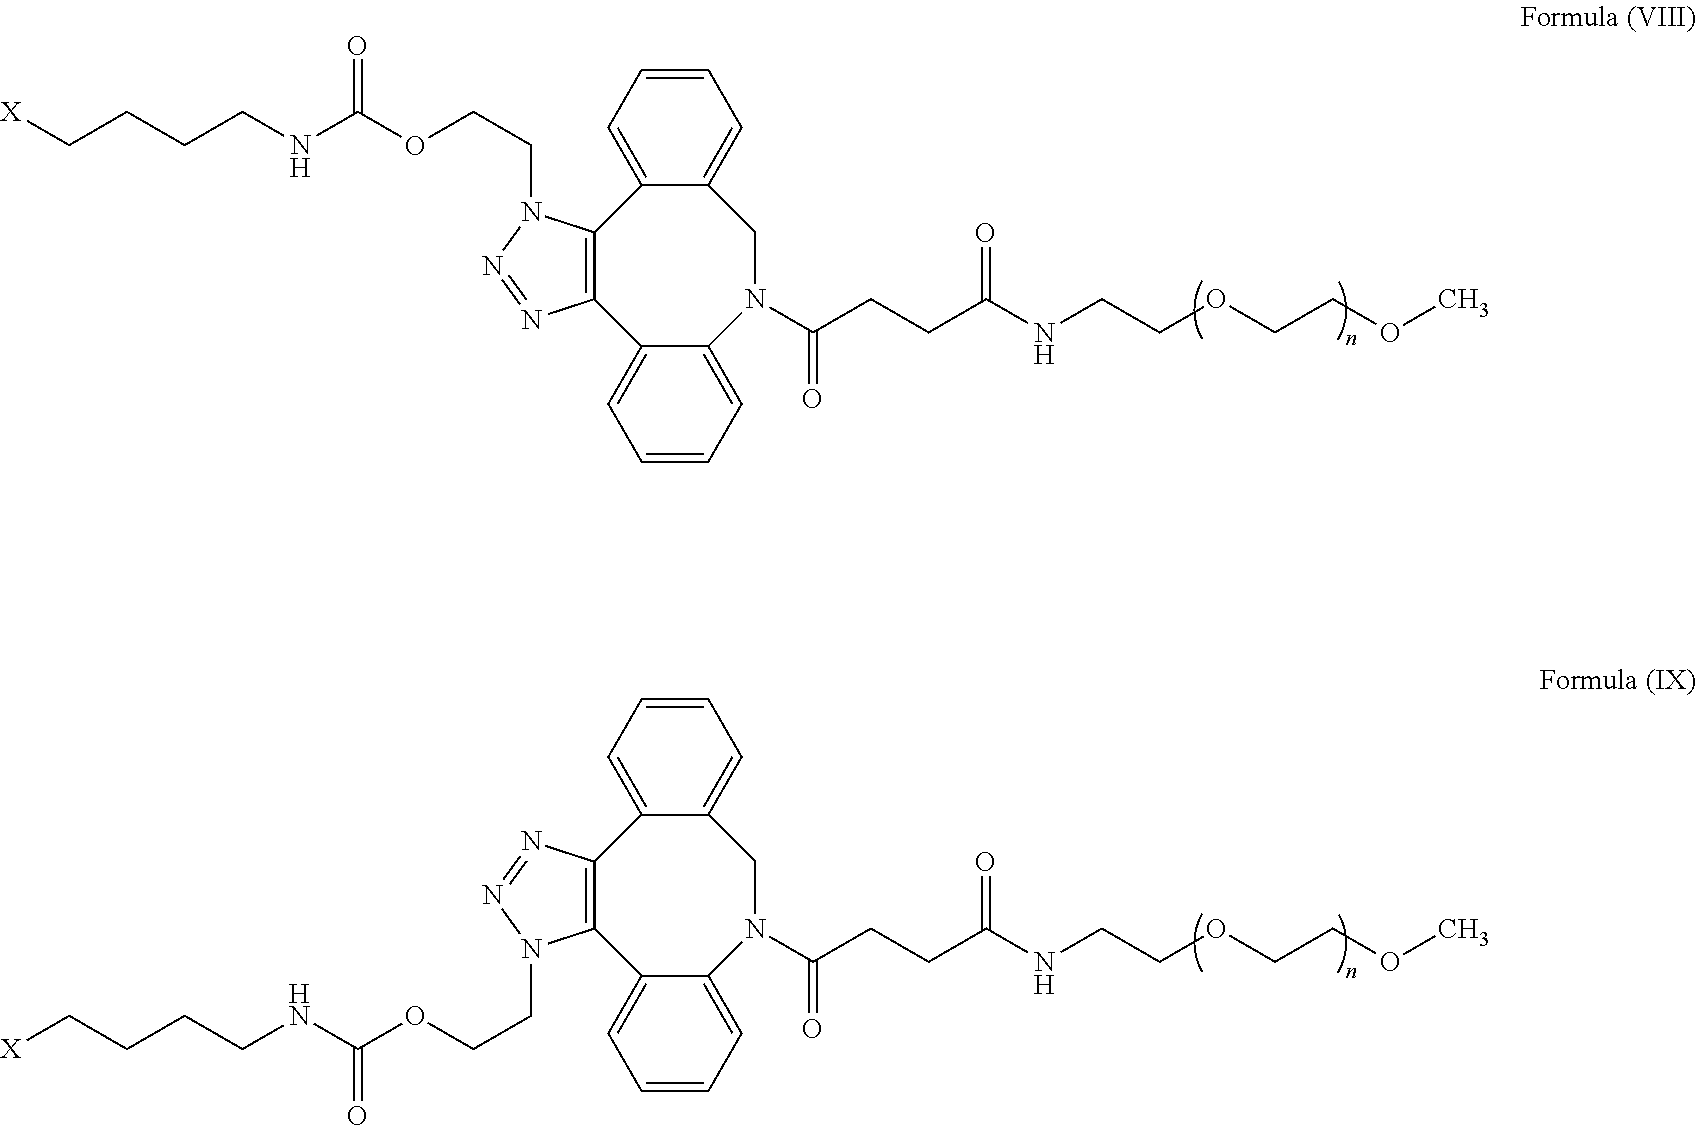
[X]CCCCNC(OCCN1C2=C(C3=CC=CC=C3N(C(CCC(NCCOCCOC)=O)=O)CC3=CC=CC=C32)N=N1)=O.[X]CCCCNC(OCCN1C2=C(C3=CC=CC=C3CN(C(=O)CCC(NCCOCCOC)=O)C3=CC=CC=C23)N=N1)=O
